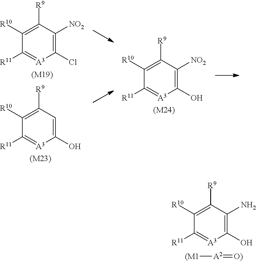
[(M24)].C1(O)=C([NO2])C([R9])=C([R10])C([R11])=[A3]1.C1(Cl)=C([NO2])C([R9])=C([R10])C([R11])=[A3]1.[(M19)].C1(O)=CC([R9])=C([R10])C([R11])=[A3]1.[(M23)].C1(O)=C(N)C([R9])=C([R10])C([R11])=[A3]1.[A2](=[O)])[(M1]
